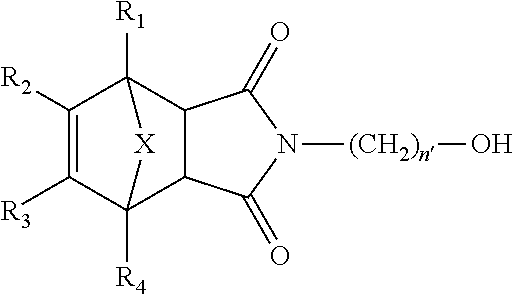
C1([R2])=C([R3])C2([R4])C3C(C1([R1])[X]2)C(=O)N([(CH2)n]O)C3=O
